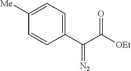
C1(C(C([OEt])=O)=[N2])=CC=C([Me])C=C1
